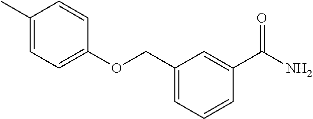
C1(C)=CC=C(OCC2=CC=CC(C(N)=O)=C2)C=C1
